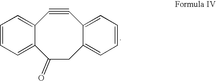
C12=CC=CC=C1C(=O)CC1=CC=CC=C1C#C2
